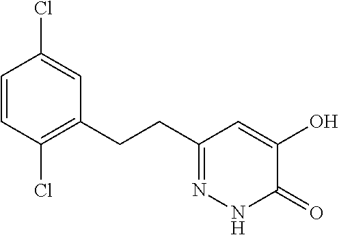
C1=CC(Cl)=C(CCC2=NNC(=O)C(O)=C2)C=C1Cl
